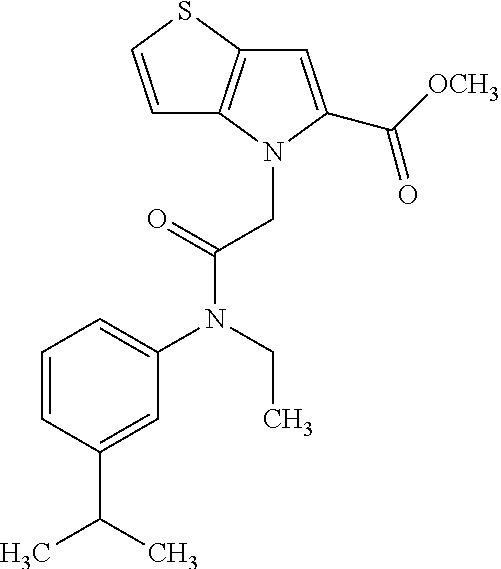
C1=CC(C(C)C)=CC(N(CC)C(CN2C(C([OCH3])=O)=CC3=C2C=CS3)=O)=C1
